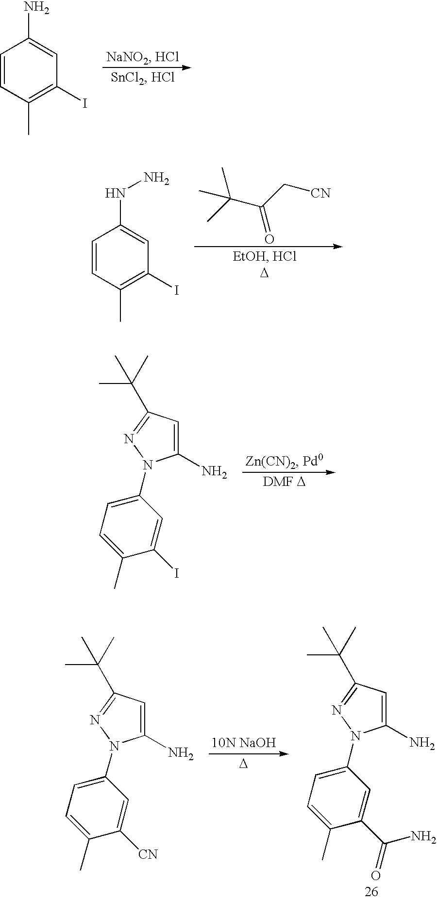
C1=CC(C)=C(I)C=C1N.C1=CC(C)=C(I)C=C1NN.CC(C(C[CN])=O)(C)C.C1=C(C)C(I)=CC(N2C(N)=CC(C(C)(C)C)=N2)=C1.C1=C(C)C([CN])=CC(N2C(N)=CC(C(C)(C)C)=N2)=C1.[D].C1=C(C)C(C(N)=O)=CC(N2C(N)=CC(C(C)(C)C)=N2)=C1
